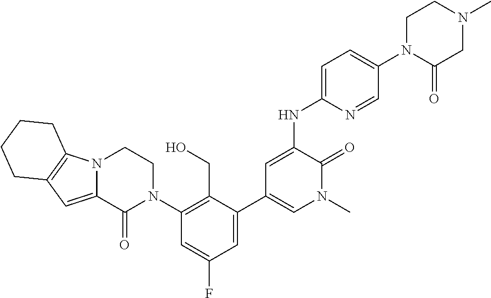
N(C1=CC(C2=CC(F)=CC(N3CCN4C(=CC5=C4CCCC5)C3=O)=C2CO)=CN(C)C1=O)C1=CC=C(N2C(=O)CN(C)CC2)C=N1
